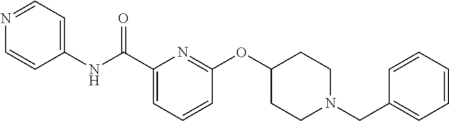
N(C(C1=CC=CC(OC2CCN(CC3=CC=CC=C3)CC2)=N1)=O)C1=CC=NC=C1
